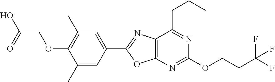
C12=C(C(CCC)=NC(OCCC(F)(F)F)=N1)N=C(C1=CC(C)=C(OCC(O)=O)C(C)=C1)O2
